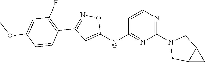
C1=CN=C(N2CC3C(C2)C3)N=C1NC1=CC(C2=C(F)C=C(OC)C=C2)=NO1
